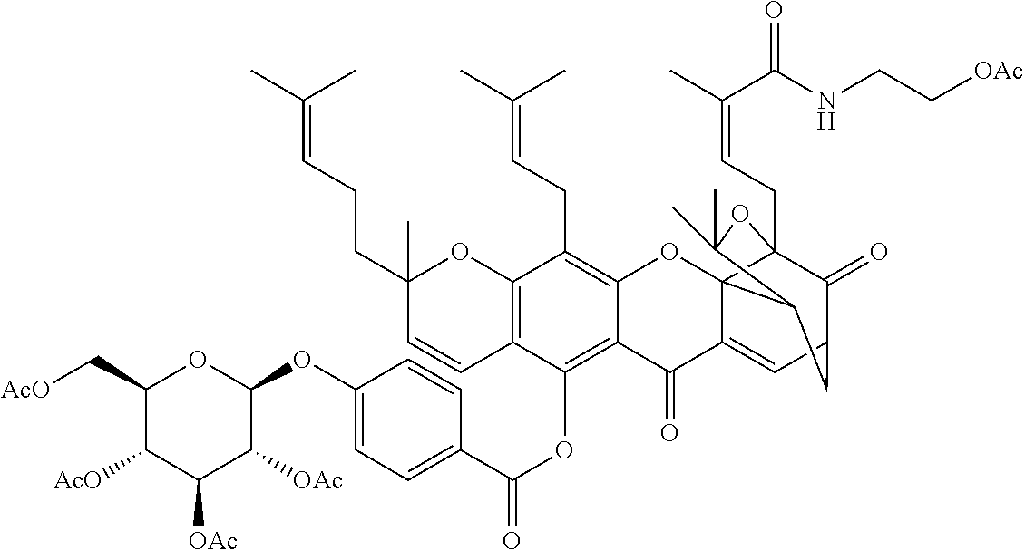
C12=C(C=CC(CCC=C(C)C)(C)O1)C(OC(=O)C1=CC=C(OC3OC(C[AcO])C([AcO])C([OAc])C3[OAc])C=C1)=C1C(=C2CC=C(C)C)OC23C4(CC=C(C)C(NCC[OAc])=O)C(=O)C(CC2C(C)(C)O4)C=C3C1=O
